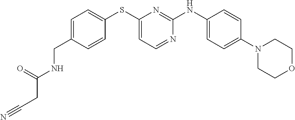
C1(CNC(CC#N)=O)=CC=C(SC2=CC=NC(NC3=CC=C(N4CCOCC4)C=C3)=N2)C=C1
